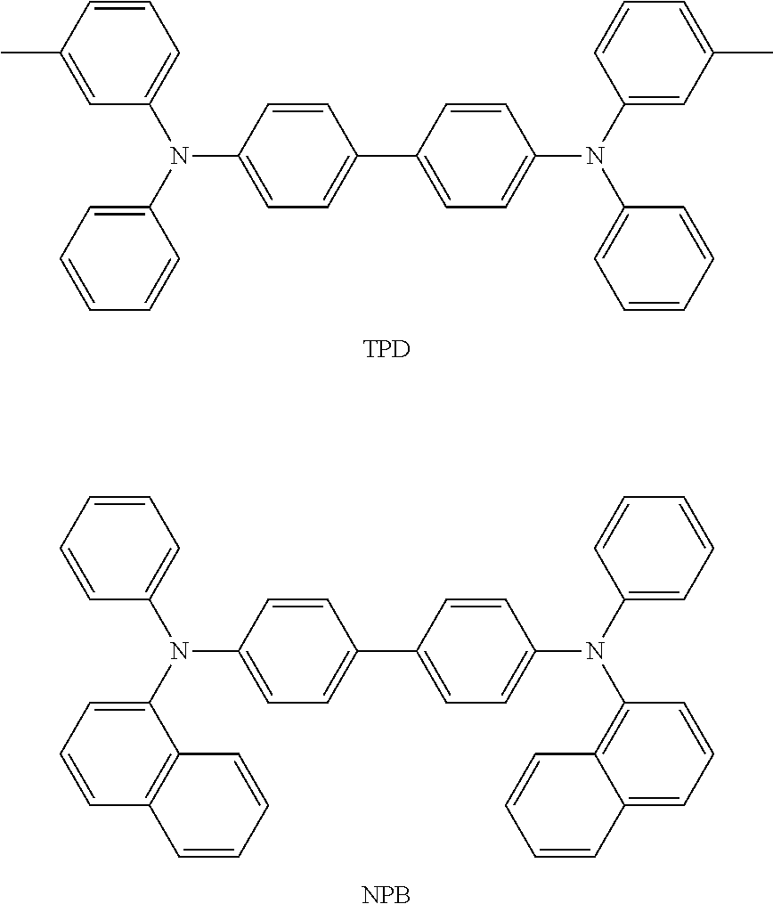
C1=C(N(C2=CC=CC(C)=C2)C2=CC=CC=C2)C=CC(C2=CC=C(N(C3=CC(C)=CC=C3)C3=CC=CC=C3)C=C2)=C1.[TPD].C1=C(N(C2=CC=CC=C2)C2=CC=CC3=C2C=CC=C3)C=CC(C2=CC=C(N(C3=CC=CC=C3)C3=C4C(=CC=C3)C=CC=C4)C=C2)=C1.[NPB]
